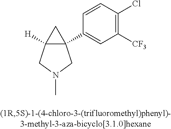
C12([H])C(C3=CC([CF3])=C(Cl)C=C3)(C1)CN(C)C2
